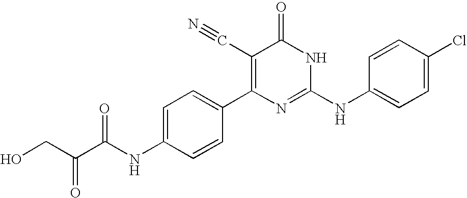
C1=CC(C2=C(C#N)C(=O)NC(NC3=CC=C(Cl)C=C3)=N2)=CC=C1NC(C(CO)=O)=O
